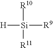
[H][Si]([R10])([R11])[R9]
